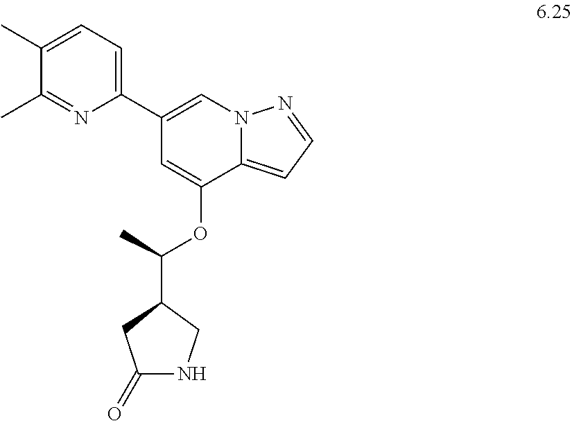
C1(C2=CC=C(C)C(C)=N2)=CN2C(=CC=N2)C(OC(C2CC(=O)NC2)C)=C1
